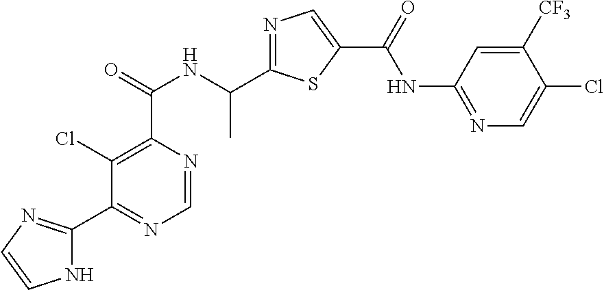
N1=C(C(NC(C2=C(Cl)C(C3=NC=CN3)=NC=N2)=O)C)SC(C(=O)NC2=NC=C(Cl)C([CF3])=C2)=C1
